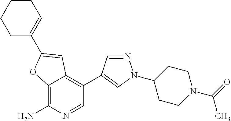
C12=C(N)N=CC(C3=CN(C4CCN(C(=O)C)CC4)N=C3)=C1C=C(C1=CCCCC1)O2
